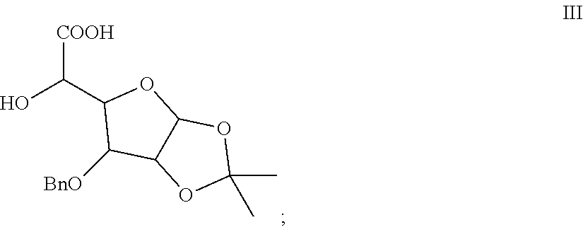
C(C1C([BnO])C2C(O1)OC(C)(C)O2)([COOH])O
